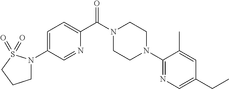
C1=C(N2CCCS2(=O)=O)C=NC(C(N2CCN(C3=NC=C(CC)C=C3C)CC2)=O)=C1
